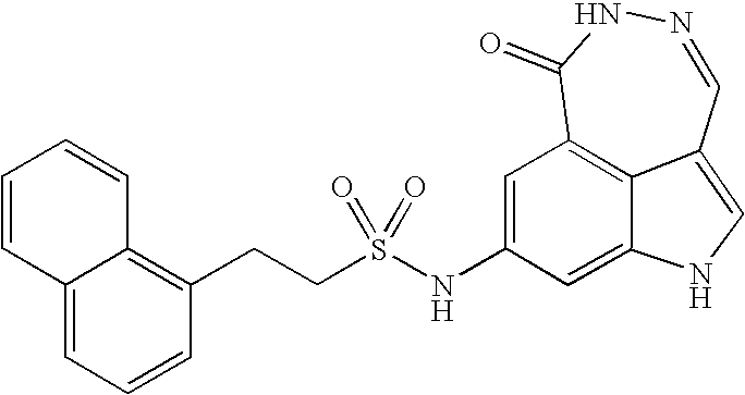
C1(=O)C2=C3C(=CNC3=CC(NS(=O)(=O)CCC3=C4C(=CC=C3)C=CC=C4)=C2)C=NN1
